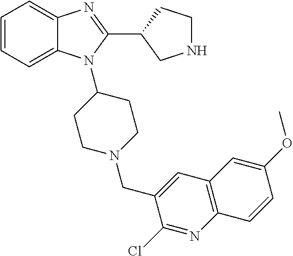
C1=CC=C2C(=C1)N=C(C1CNCC1)N2C1CCN(CC2=CC3=C(N=C2Cl)C=CC(OC)=C3)CC1
